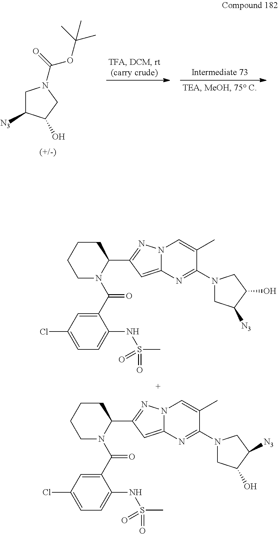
C1C([N3])C(O)CN1C(=O)OC(C)(C)C.C1(C(=O)N2C(C3=NN4C(=C3)N=C(N3CC([N3])C(O)C3)C(C)=C4)CCCC2)=CC(Cl)=CC=C1NS(=O)(C)=O.C1(C(=O)N2C(C3=NN4C(=C3)N=C(N3CC(O)C([N3])C3)C(C)=C4)CCCC2)=CC(Cl)=CC=C1NS(=O)(C)=O
